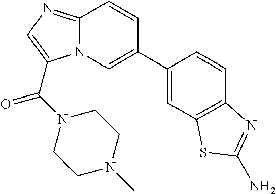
C1=C(C2=CN3C(=NC=C3C(N3CCN(C)CC3)=O)C=C2)C=CC2=C1SC(N)=N2
